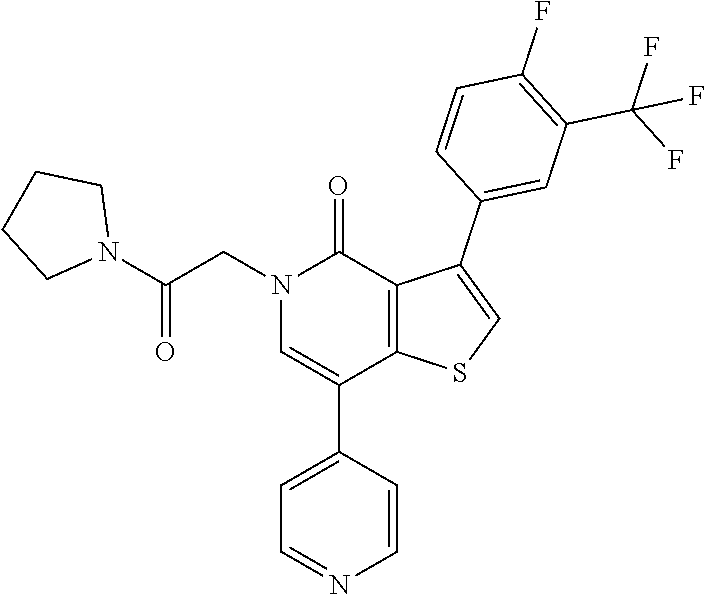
C1=C(C2=CN(CC(N3CCCC3)=O)C(=O)C3=C2SC=C3C2=CC(C(F)(F)F)=C(F)C=C2)C=CN=C1
